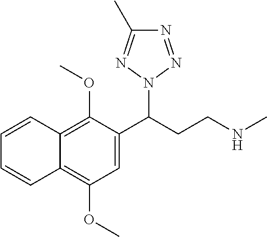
C12=C(OC)C(C(CCNC)N3N=NC(C)=N3)=CC(OC)=C1C=CC=C2
